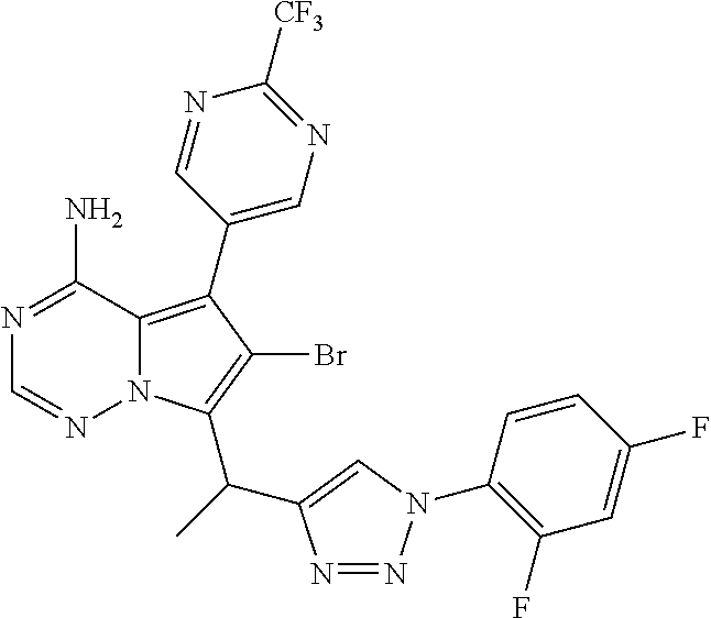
C1(C2=C3N(C(C(C4=CN(C5=C(F)C=C(F)C=C5)N=N4)C)=C2Br)N=CN=C3N)=CN=C([CF3])N=C1
